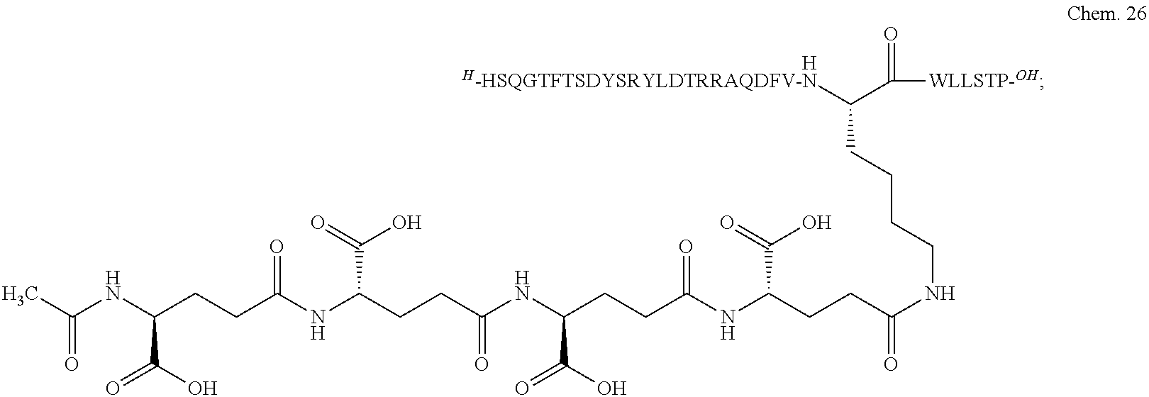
[H].[H-HSQGTFTSDYSRYLDTRRAQDFV-N]C(C(=O)[WLLSTP-OH])CCCCNC(CCC(NC(CCC(NC(CCC(C(=O)O)NC(CCC(NC(=O)C)C(=O)O)=O)=O)C(=O)O)=O)C(O)=O)=O
